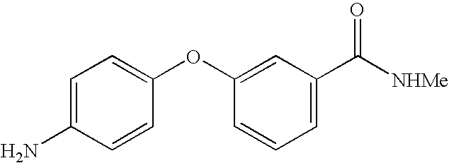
C1=C(N)C=CC(OC2=CC(C([NHMe])=O)=CC=C2)=C1
